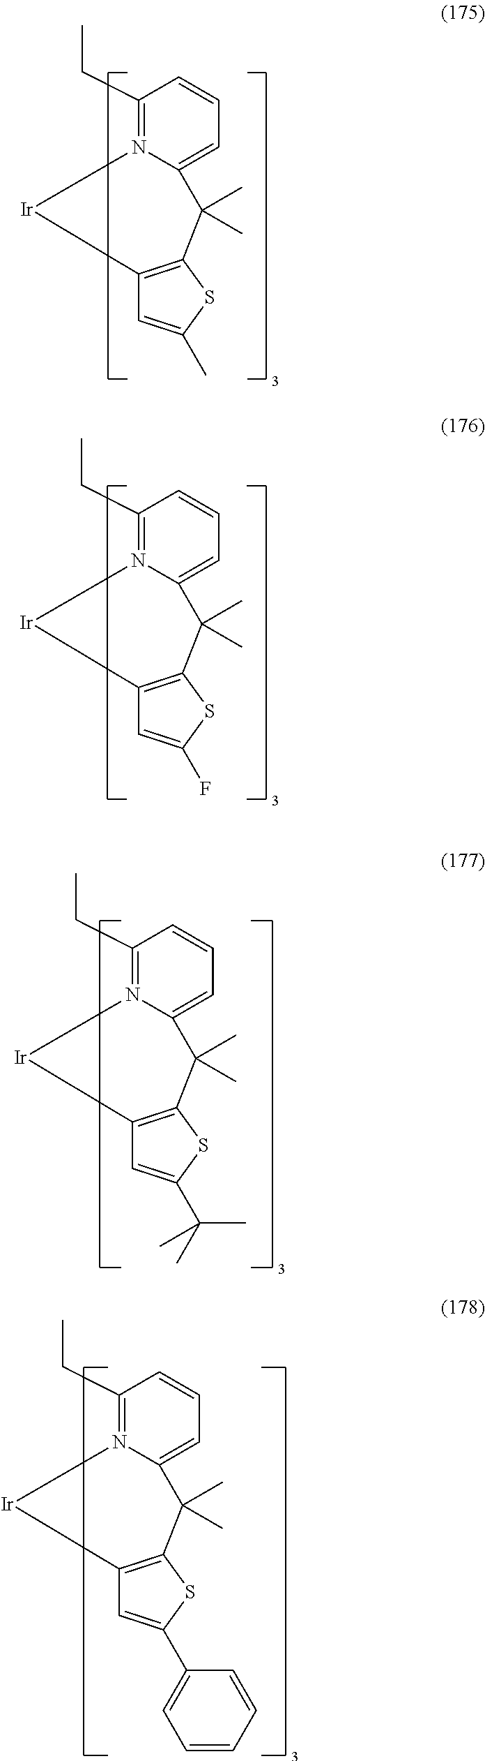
C1(CC)=N2C(=CC=C1)C(C)(C)C1=C(C=C(C)S1)[Ir]2.C1(CC)=N2C(=CC=C1)C(C)(C)C1=C(C=C(F)S1)[Ir]2.C1(CC)=N2C(=CC=C1)C(C)(C)C1=C(C=C(C(C)(C)C)S1)[Ir]2.C1(CC)=N2C(=CC=C1)C(C)(C)C1=C(C=C(C3=CC=CC=C3)S1)[Ir]2
